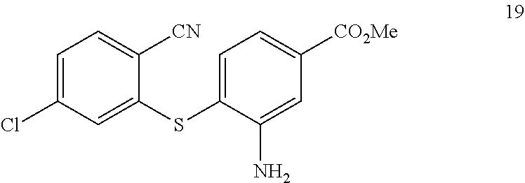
C1=C(SC2=CC(Cl)=CC=C2[CN])C(N)=CC([CO2Me])=C1
